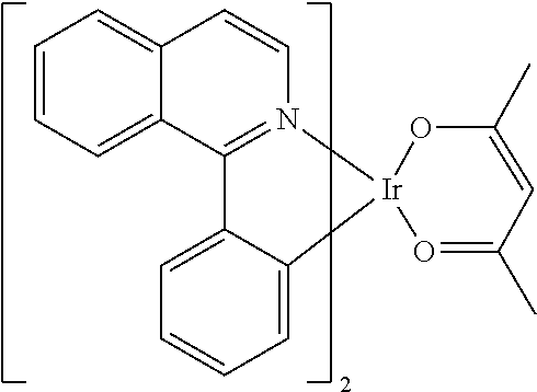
C1=CC2=CC=CC=C2C2=N1[Ir]1(C3=CC=CC=C23)O=C(C)C=C(C)O1
